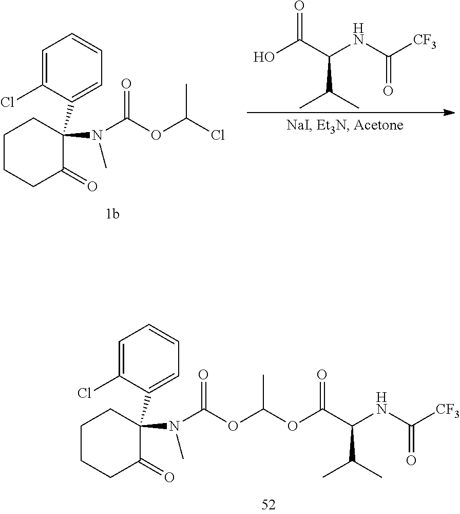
OC(C(NC(=O)[CF3])C(C)C)=O.C1CCC(=O)C(C2=CC=CC=C2Cl)(N(C(=O)OC(Cl)C)C)C1.C1CCC(=O)C(C2=CC=CC=C2Cl)(N(C(=O)OC(OC(C(NC(=O)[CF3])C(C)C)=O)C)C)C1
